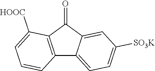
C12=C(C(=O)C3=CC([SO3K])=CC=C13)C([HOOC])=CC=C2
